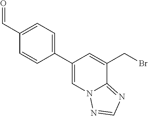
C1(C=O)=CC=C(C2=CN3C(=NC=N3)C(CBr)=C2)C=C1
